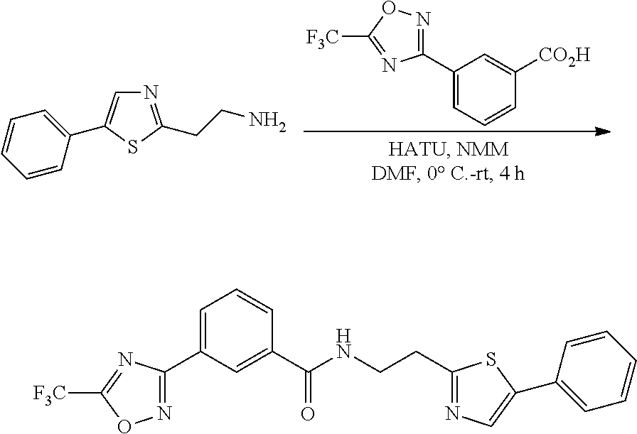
C1(C2=CC=CC([CO2H])=C2)=NOC([F3C])=N1.N1=C(CCN)SC(C2=CC=CC=C2)=C1.C1(C2=CC=CC(C(NCCC3=NC=C(C4=CC=CC=C4)S3)=O)=C2)=NOC([F3C])=N1
